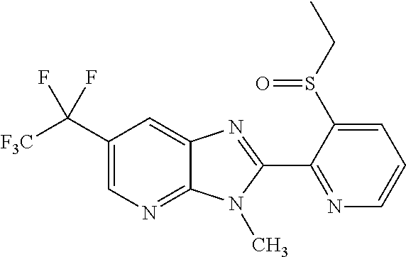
C1(C([F3C])(F)F)=CN=C2C(=C1)N=C(C1=NC=CC=C1S(CC)=O)N2C
